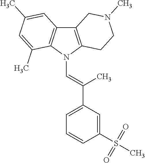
C12=C(N(C=C(C3=CC=CC(S(=O)(=O)C)=C3)C)C3=C1C=C(C)C=C3C)CCN(C)C2
